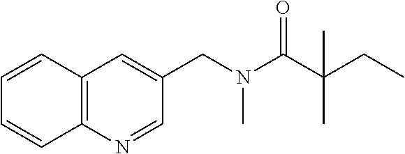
C12=C(N=CC(CN(C(C(CC)(C)C)=O)C)=C1)C=CC=C2
